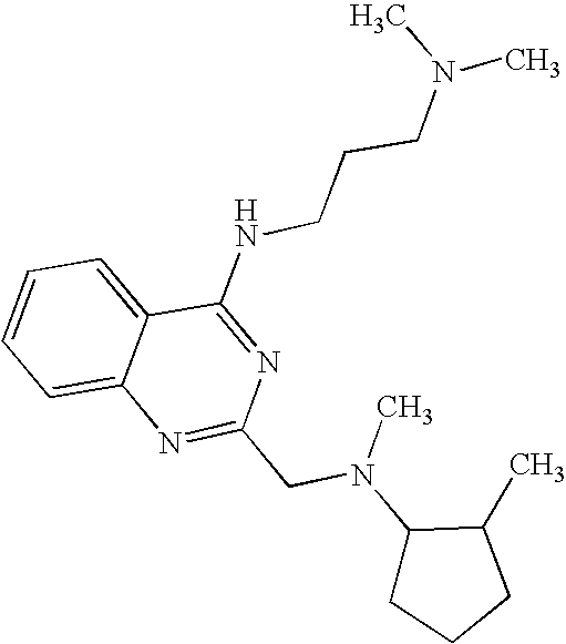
C1=CC=C2C(=C1)N=C(CN(C1CCCC1C)C)N=C2NCCCN(C)C
